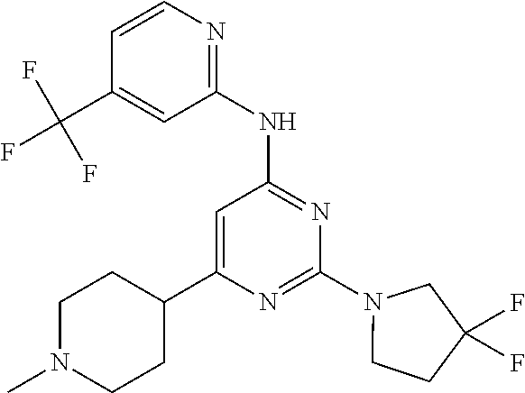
N1=C(N2CCC(F)(F)C2)N=C(NC2=NC=CC(C(F)(F)F)=C2)C=C1C1CCN(C)CC1
